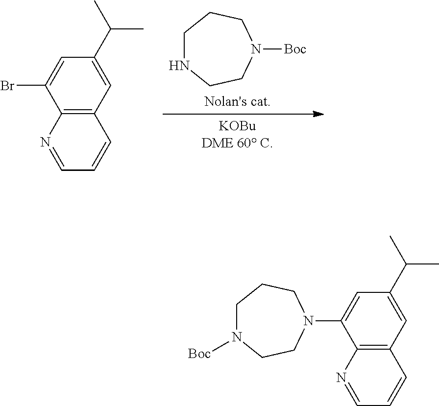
C1NCCN([Boc])CC1.C12=C(C=C(C(C)C)C=C1Br)C=CC=N2.C12=C(C=C(C(C)C)C=C1N1CCN([Boc])CCC1)C=CC=N2
